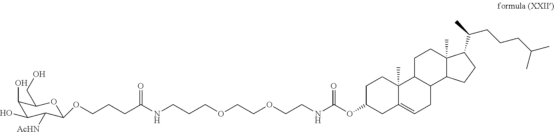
C1(O)C(O)C([AcHN])C(OCCCC(NCCCOCCOCCNC(=O)OC2CC3=CCC4C(C3(C)CC2)CCC2(C)C4CCC2C(CCCC(C)C)C)=O)OC1CO
